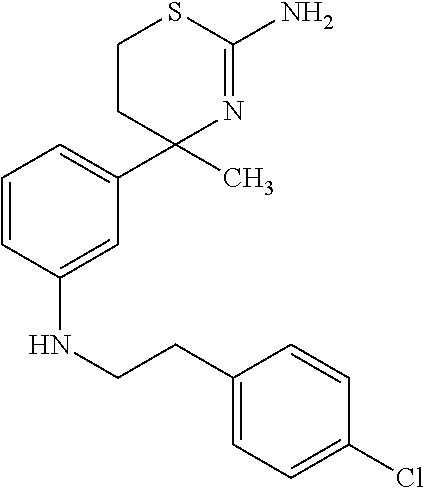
C1=CC(NCCC2=CC=C(Cl)C=C2)=CC(C2(C)N=C(N)SCC2)=C1
